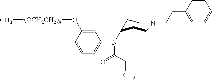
C1=C(O[(OCH2CH2)n]C)C=CC=C1N(C(=O)CC)C1CCN(CCC2=CC=CC=C2)CC1
